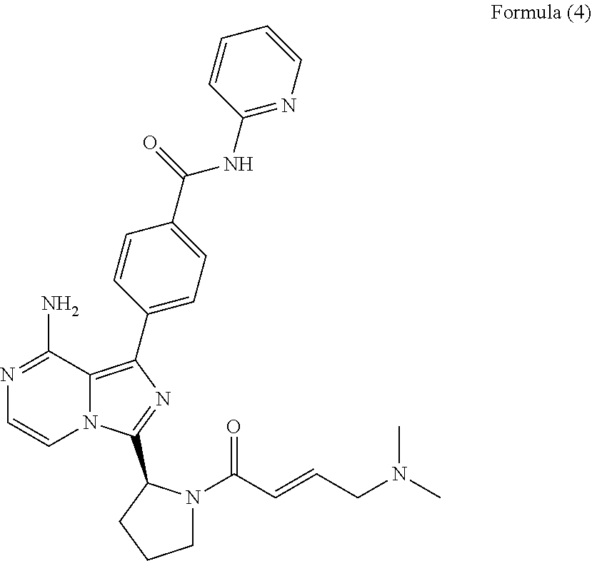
N1=C(N)C2=C(C3=CC=C(C(=O)NC4=NC=CC=C4)C=C3)N=C(C3N(C(C=CCN(C)C)=O)CCC3)N2C=C1
